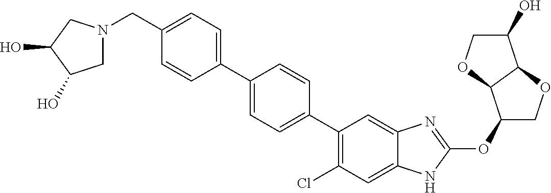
C(C1=CC=C(C2=CC=C(C3=C(Cl)C=C4C(=C3)N=C(OC3COC5C3OCC5O)N4)C=C2)C=C1)N1CC(O)C(O)C1
